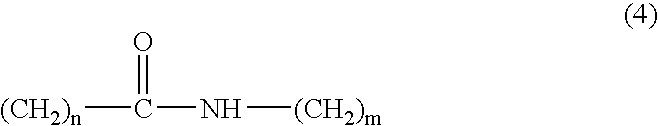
[(CH2)n]C(=O)N[(CH2)m]
